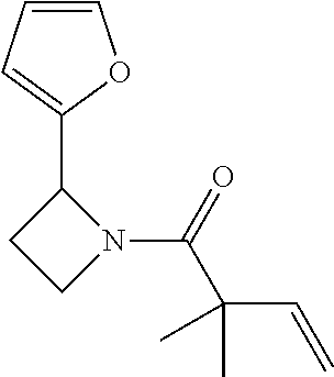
N1(C(C(C=C)(C)C)=O)C(C2=CC=CO2)CC1
